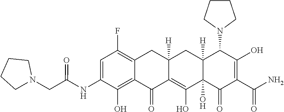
C1=C(NC(CN2CCCC2)=O)C(O)=C2C(=C1F)CC1([H])CC3([H])C(N4CCCC4)C(O)=C(C(=O)N)C(=O)C3(O)C(O)=C1C2=O
